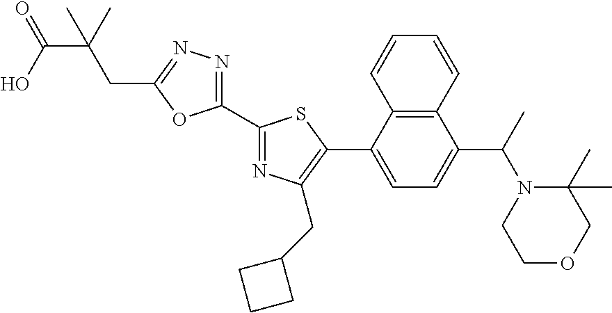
C1(C2=NC(CC3CCC3)=C(C3=CC=C(C(N4CCOCC4(C)C)C)C4=C3C=CC=C4)S2)=NN=C(CC(C)(C(=O)O)C)O1
